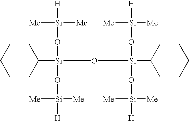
C1CC([Si](O[Si](C2CCCCC2)(O[Si]([H])([Me])[Me])O[Si]([H])([Me])[Me])(O[Si]([H])([Me])[Me])O[Si]([H])([Me])[Me])CCC1
